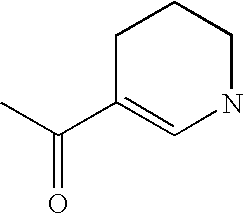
CC(C1=CNCCC1)=O
